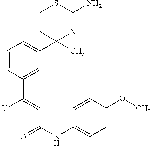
C1=CC(C(=CC(NC2=CC=C(OC)C=C2)=O)Cl)=CC(C2(C)N=C(N)SCC2)=C1
